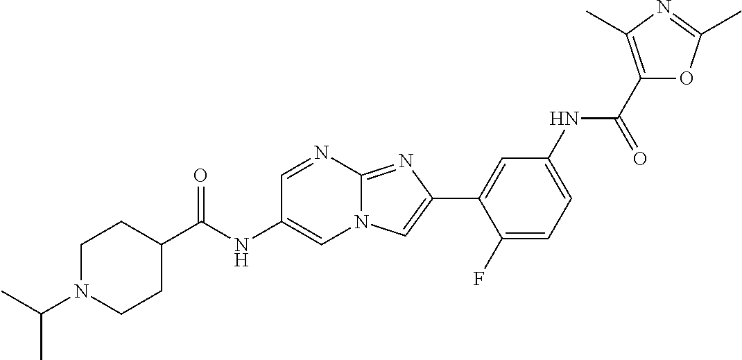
C1=NC2=NC(C3=CC(NC(C4=C(C)N=C(C)O4)=O)=CC=C3F)=CN2C=C1NC(=O)C1CCN(C(C)C)CC1
